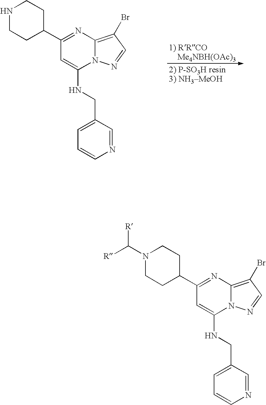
N1CCC(C2=NC3=C(Br)C=NN3C(NCC3=CC=CN=C3)=C2)CC1.N1(C([R])[R])CCC(C2=NC3=C(Br)C=NN3C(NCC3=CC=CN=C3)=C2)CC1
